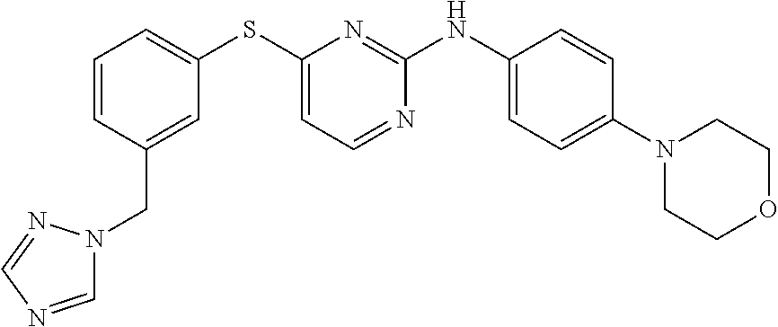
C1=CC(CN2C=NC=N2)=CC(SC2=CC=NC(NC3=CC=C(N4CCOCC4)C=C3)=N2)=C1
